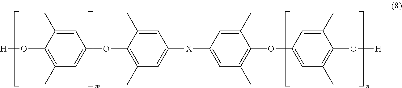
[H]OC1=C(C)C=C(OC2=C(C)C=C([X]C3=CC(C)=C(OC4=CC(C)=C(O[H])C(C)=C4)C(C)=C3)C=C2C)C=C1C
